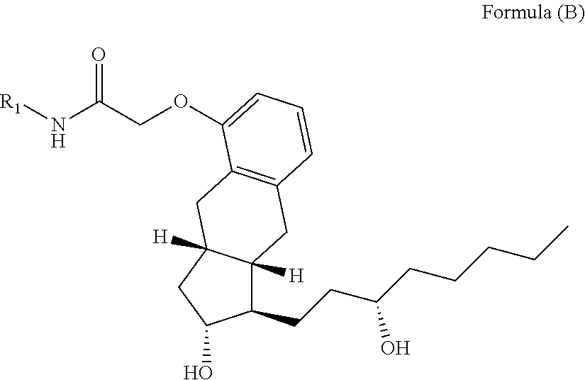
[R1]NC(COC1=CC=CC2=C1CC1([H])C([H])(C(CCC(CCCCC)O)C(O)C1)C2)=O
